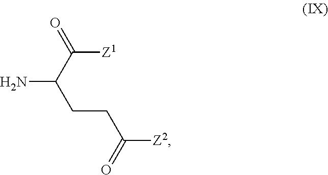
NC(C(=O)[Z1])CCC([Z2])=O
